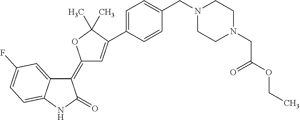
C1(=C2C=C(C3=CC=C(CN4CCN(CC(=O)OCC)CC4)C=C3)C(C)(C)O2)C2=CC(F)=CC=C2NC1=O
